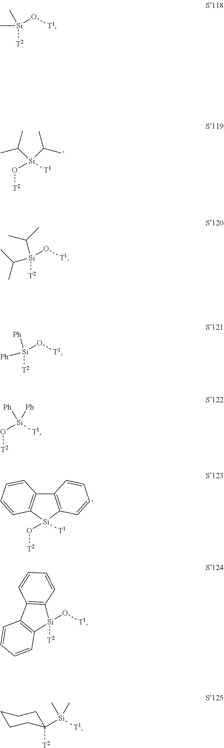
O([T2])[Si]1([T1])C2=C(C3=C1C=CC=C3)C=CC=C2.O([T2])[Si]([T1])(C(C)C)C(C)C.[Si]1([T2])(O[T1])C2=C(C3=C1C=CC=C3)C=CC=C2.[Si]([T2])(O[T1])(C)C.[Si]([T2])(O[T1])(C(C)C)C(C)C.[Si]([T2])(O[T1])([Ph])[Ph].O([T2])[Si]([T1])([Ph])[Ph].C1([T2])([Si]([T1])(C)C)CCCCC1
